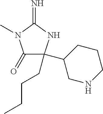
C1(=O)C(C2CNCCC2)(CCCC)NC(=N)N1C
